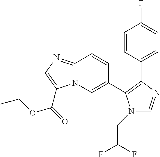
C12=NC=C(C(OCC)=O)N1C=C(C1=C(C3=CC=C(F)C=C3)N=CN1CC(F)F)C=C2
